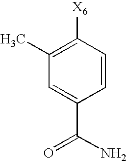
C1=CC([X6])=C(C)C=C1C(N)=O
